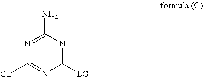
C1([GL])=NC([LG])=NC(N)=N1
